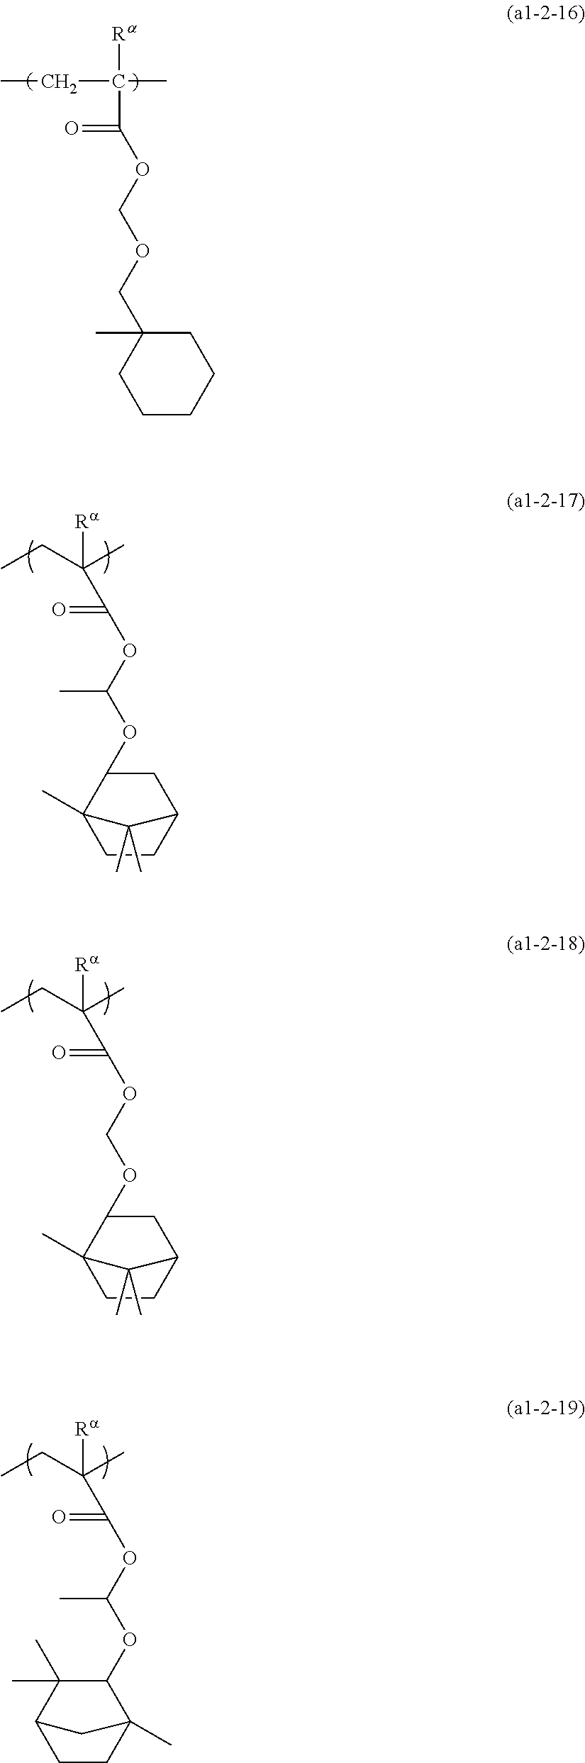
CCC(C)([Ra])C(=O)OCOC1CC2CCC1(C)C2(C)C.CCC(C)([Ra])C(=O)OC(C)OC1C2(C)CCC(C1(C)C)C2.O=C(OCOCC1(C)CCCCC1)C(C)(CC)[Ra].CCC(C)([Ra])C(=O)OC(C)OC1CC2CCC1(C)C2(C)C
